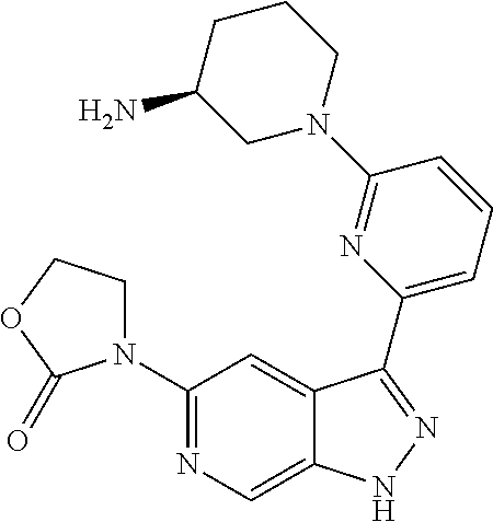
C1(N2CCOC2=O)=NC=C2C(=C1)C(C1=CC=CC(N3CCCC(N)C3)=N1)=NN2
